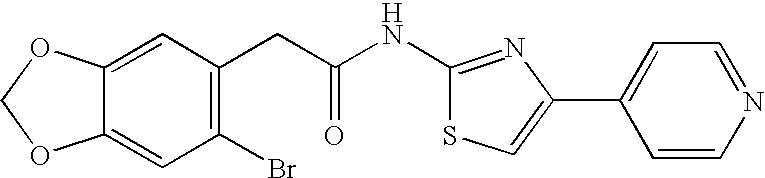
C1=C2C(=CC(Br)=C1CC(NC1=NC(C3=CC=NC=C3)=CS1)=O)OCO2
